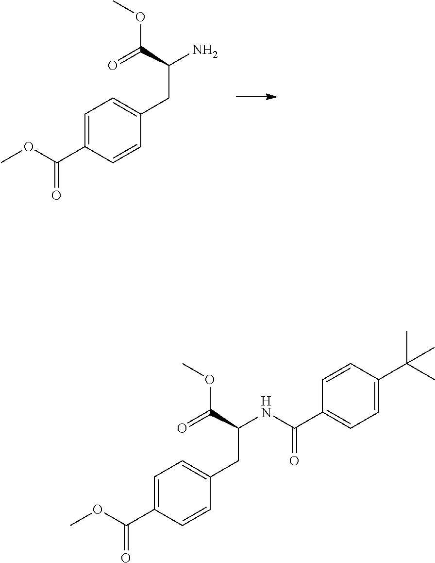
C1=C(C(OC)=O)C=CC(CC(N)C(=O)OC)=C1.C1=C(C(OC)=O)C=CC(CC(NC(C2=CC=C(C(C)(C)C)C=C2)=O)C(=O)OC)=C1
